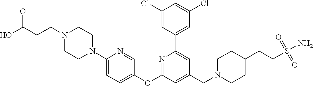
C1(Cl)=CC(C2=CC(CN3CCC(CCS(=O)(N)=O)CC3)=CC(OC3=CC=C(N4CCN(CCC(O)=O)CC4)N=C3)=N2)=CC(Cl)=C1
